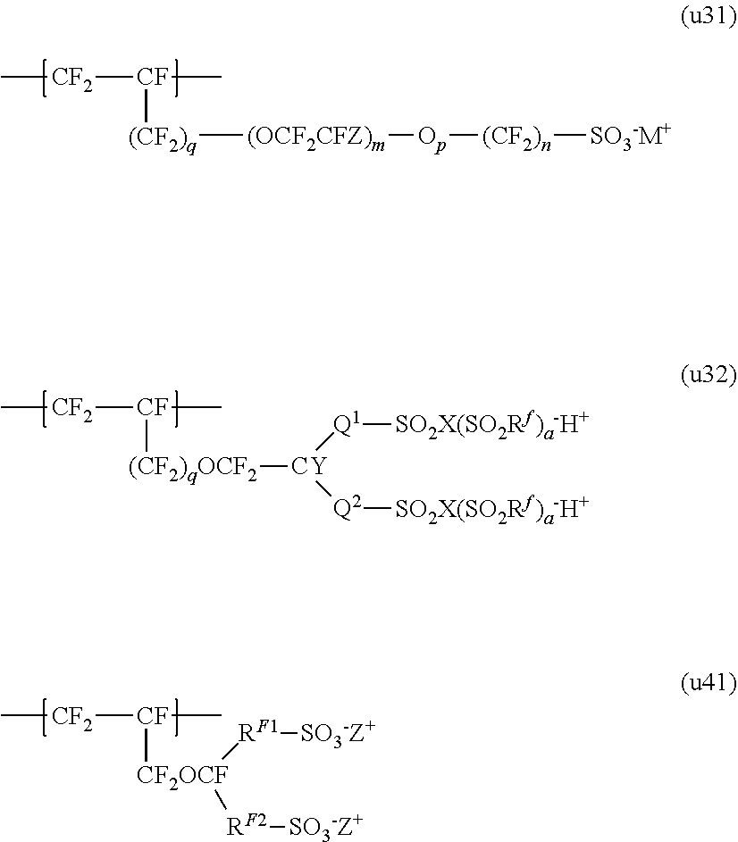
[(CF2)q]([(OCF2CFZ)m][Op][(CF2)n][SO3-M+])[CF](C)[CF2]C.[(CF2)qOCF2]([CF](C)[CF2]C)[CY]([Q1][SO2X(SO2Rf)a-H+])[Q2][SO2X(SO2Rf)a-H+].[CF]([CF2OCF]([RF1][SO3-Z+])[RF2][SO3-Z+])(C)[CF2]C
